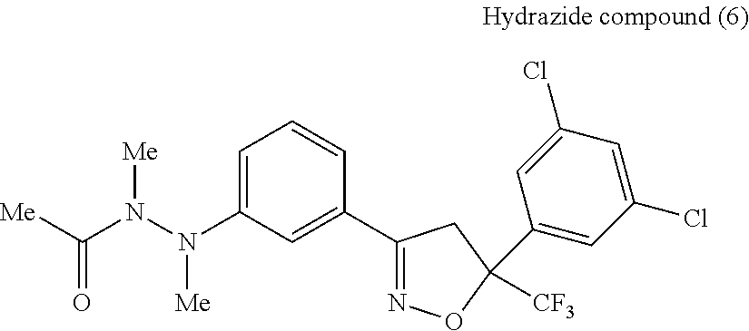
C1=C(N(N(C([Me])=O)[Me])[Me])C=C(C2=NOC([CF3])(C3=CC(Cl)=CC(Cl)=C3)C2)C=C1
